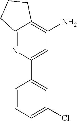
C1=C(C2=CC(Cl)=CC=C2)N=C2C(=C1N)CCC2
